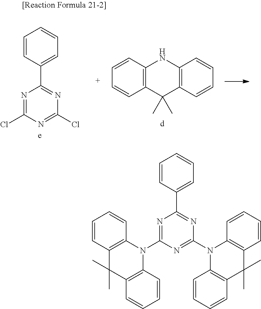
C1=CC2=C(C=C1)C(C)(C)C1=C(N2)C=CC=C1.N1=C(Cl)N=C(Cl)N=C1C1=CC=CC=C1.C1=CC(C2=NC(N3C4=C(C(C)(C)C5=C3C=CC=C5)C=CC=C4)=NC(N3C4=C(C(C)(C)C5=C3C=CC=C5)C=CC=C4)=N2)=CC=C1
